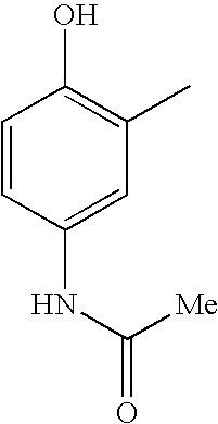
C1=CC(NC(=O)[Me])=CC(C)=C1O
